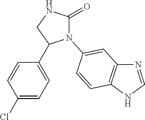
C1=CC(Cl)=CC=C1C1N(C2=CC3=C(NC=N3)C=C2)C(=O)NC1
